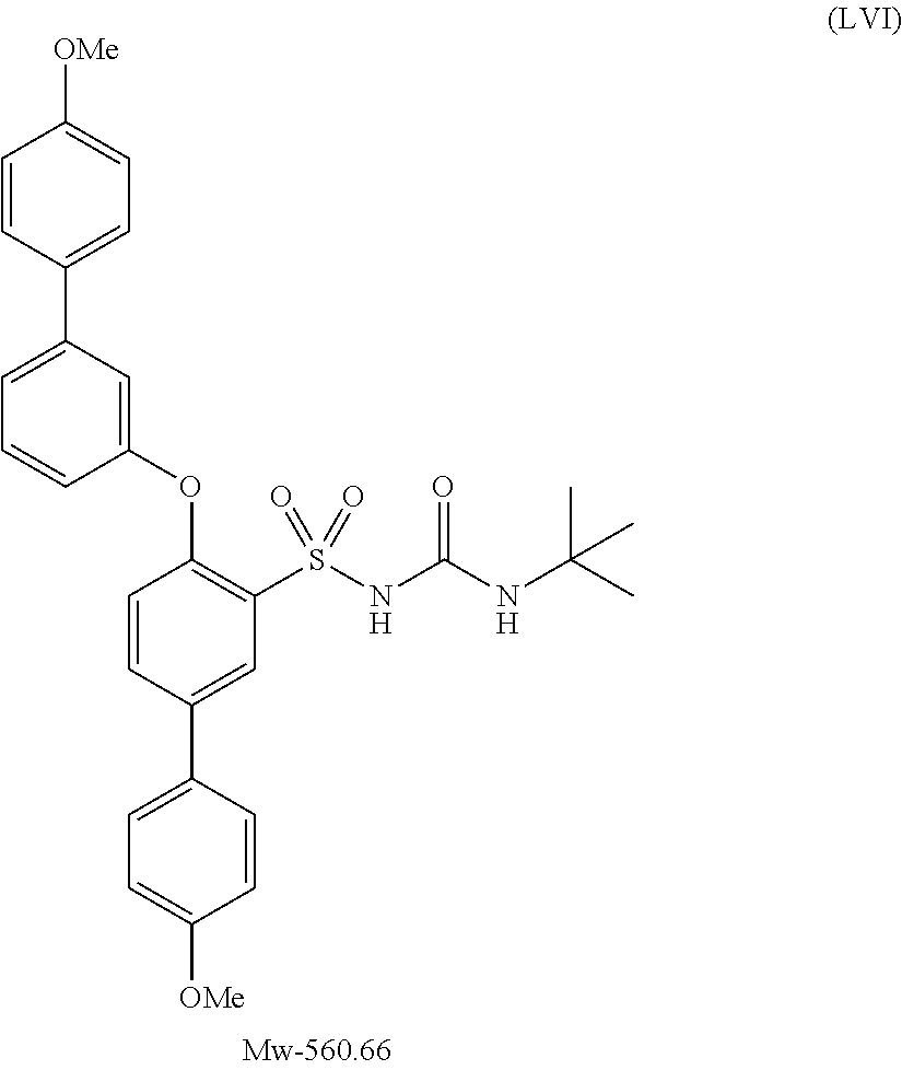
C1=CC(C2=CC=C([OMe])C=C2)=CC(S(NC(NC(C)(C)C)=O)(=O)=O)=C1OC1=CC(C2=CC=C([OMe])C=C2)=CC=C1
